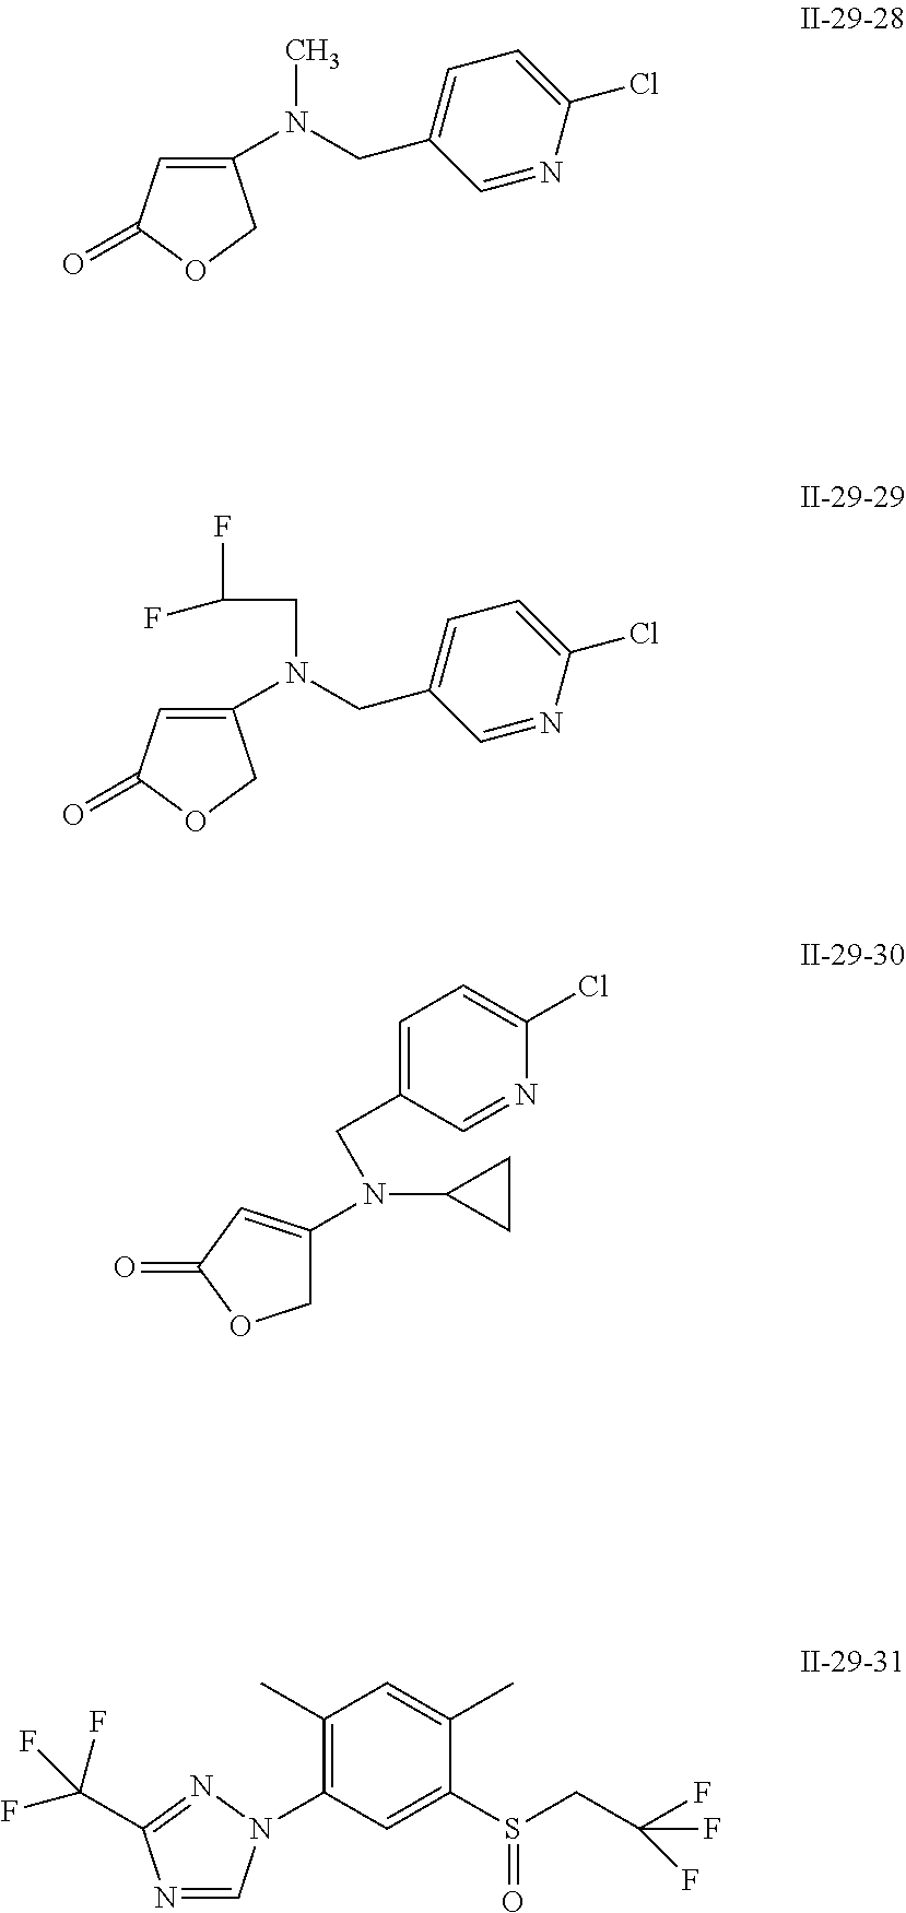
C1(N(CC2=CC=C(Cl)N=C2)C)=CC(=O)OC1.C1(N(CC2=CC=C(Cl)N=C2)CC(F)F)=CC(=O)OC1.C1C(N(C2CC2)CC2=CC=C(Cl)N=C2)=CC(=O)O1.N1=CN(C2=C(C)C=C(C)C(S(CC(F)(F)F)=O)=C2)N=C1C(F)(F)F
